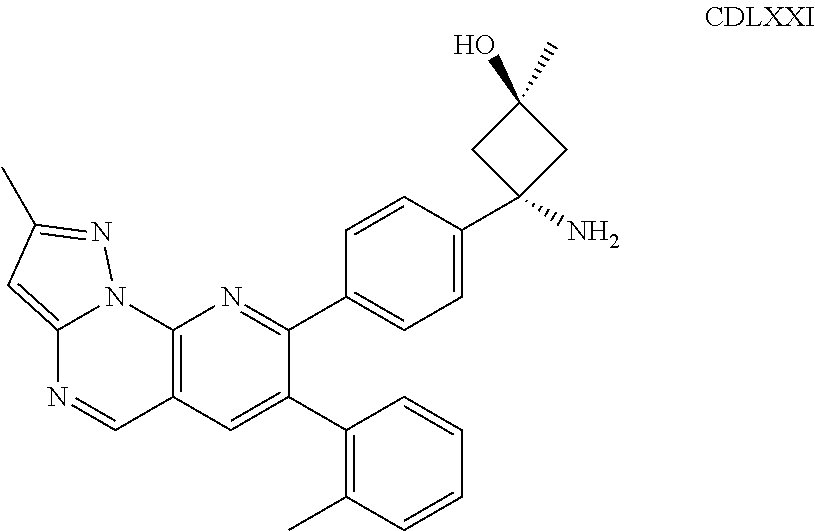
C12=C(C=C(C3=C(C)C=CC=C3)C(C3=CC=C(C4(N)CC(C)(O)C4)C=C3)=N1)C=NC1=CC(C)=NN21
